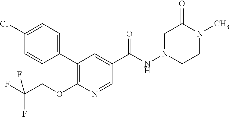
C1=CC(Cl)=CC=C1C1=C(OCC(F)(F)F)N=CC(C(NN2CCN(C)C(=O)C2)=O)=C1
